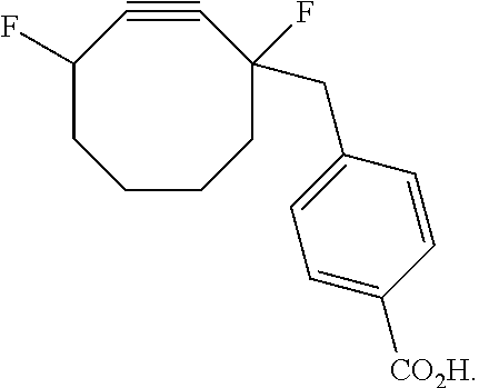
C1CCC(CC2=CC=C([CO2H])C=C2)(F)C#CC(F)C1
